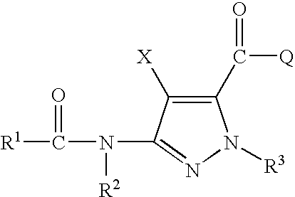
N1=C(N(C([R1])=O)[R2])C([X])=C(C(=O)[Q])N1[R3]
